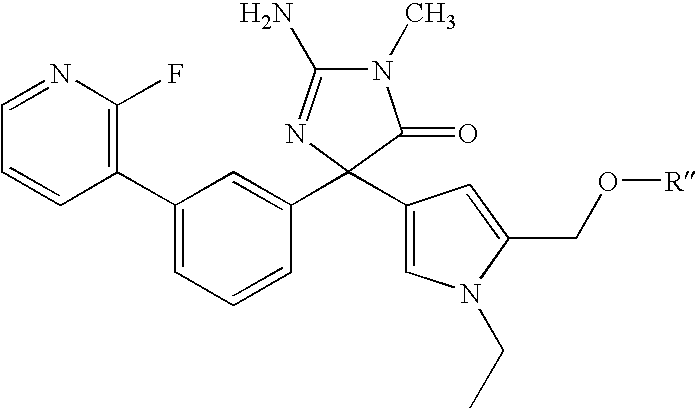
N1(C)C(N)=NC(C2=CC(C3=C(F)N=CC=C3)=CC=C2)(C2=CN(CC)C(CO[R])=C2)C1=O
